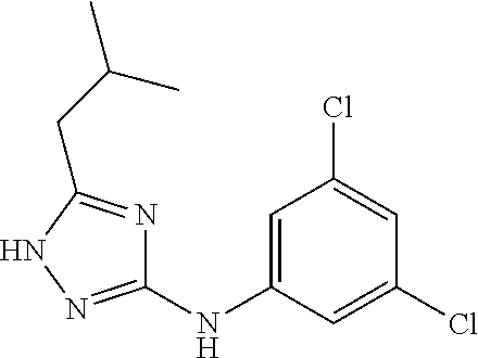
C1=C(NC2=NNC(CC(C)C)=N2)C=C(Cl)C=C1Cl
